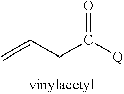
C=CCC([Q])=O
